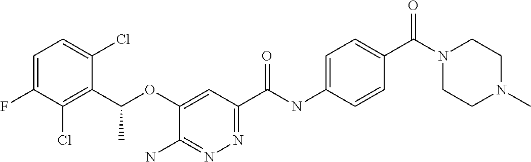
C1=C(F)C(Cl)=C(C(OC2=CC(C(NC3=CC=C(C(=O)N4CCN(C)CC4)C=C3)=O)=NN=C2N)C)C(Cl)=C1
